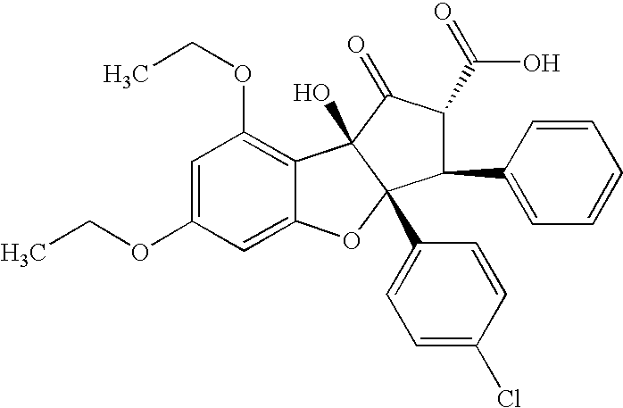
C1=C(OCC)C=C2C(=C1OCC)C1(O)C(C3=CC=C(Cl)C=C3)(O2)C(C2=CC=CC=C2)C(C(=O)O)C1=O
